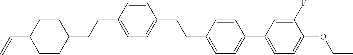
C1CC(C=C)CCC1CCC1=CC=C(CCC2=CC=C(C3=CC=C(OCC)C(F)=C3)C=C2)C=C1
